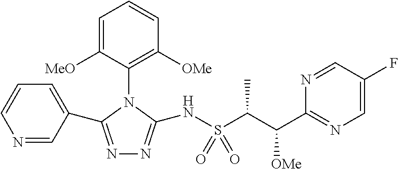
N1=CC(C2=NN=C(NS(C(C(C3=NC=C(F)C=N3)[OMe])C)(=O)=O)N2C2=C([OMe])C=CC=C2[MeO])=CC=C1
